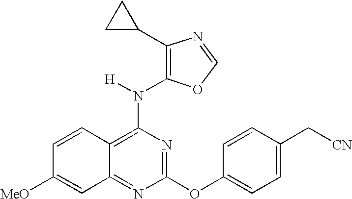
C12=NC(OC3=CC=C(C[CN])C=C3)=NC(N([H])C3=C(C4CC4)N=CO3)=C1C=CC([MeO])=C2
